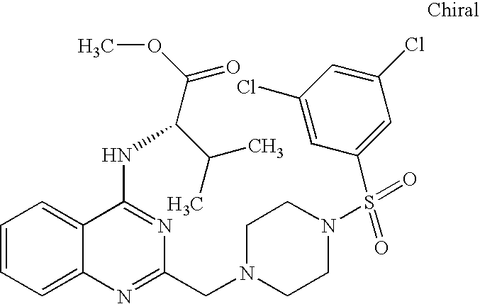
C1=CC=C2C(=C1)C(NC(C(OC)=O)C(C)C)=NC(CN1CCN(S(=O)(=O)C3=CC(Cl)=CC(Cl)=C3)CC1)=N2
